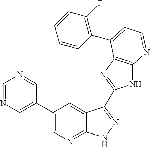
C1=NC=C(C2=CN=C3C(=C2)C(C2=NC4=C(N2)N=CC=C4C2=C(F)C=CC=C2)=NN3)C=N1
